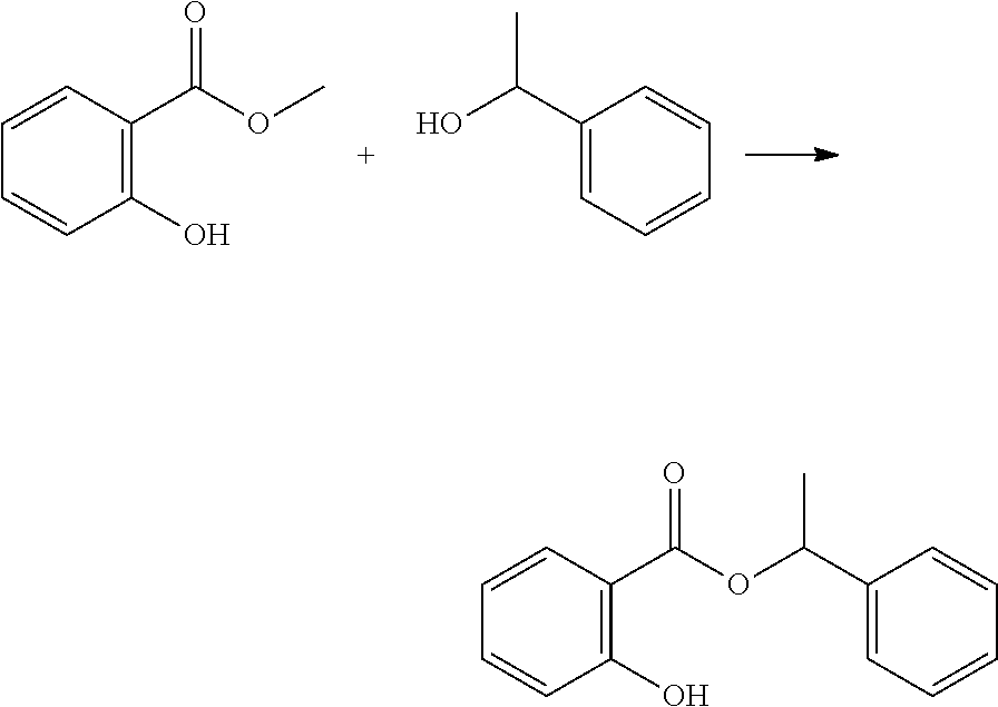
C1=CC(C(OC)=O)=C(O)C=C1.C1(C(O)C)=CC=CC=C1.C1=CC(C(OC(C)C2=CC=CC=C2)=O)=C(O)C=C1
